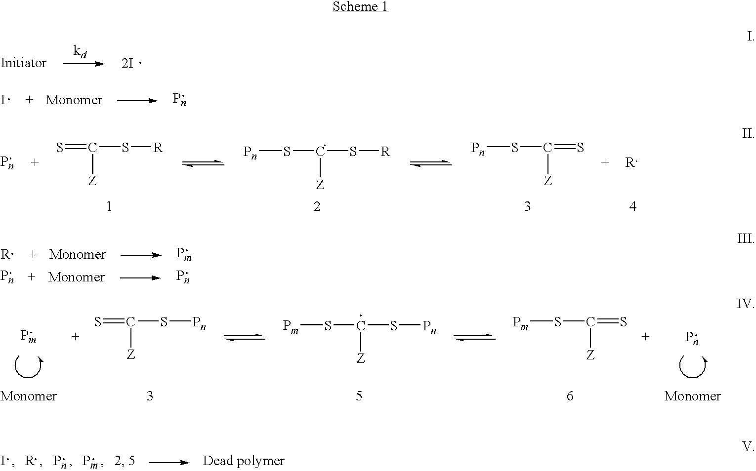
[2I].I.S=C([Z])S[R].S(C([Z])=S)[Pn].S(C([Z])S[R])[Pn].[R].[Pm].[Pn].[Pn].[Pm].S=C([Z])S[Pn].S(C([Z])S[Pn])[Pm].S(C([Z])=S)[Pm].I.[R].[Pn].[Pm]
